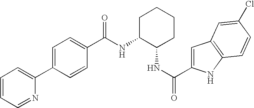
C1=CC=NC(C2=CC=C(C(=O)NC3C(NC(=O)C4=CC5=C(N4)C=CC(Cl)=C5)CCCC3)C=C2)=C1
